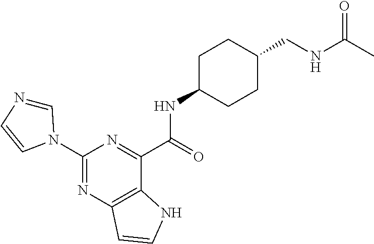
C1(N2C=NC=C2)=NC2=C(C(C(=O)NC3CCC(CNC(C)=O)CC3)=N1)NC=C2
